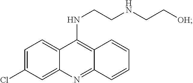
C1=C(Cl)C=C2C(=C1)C(NCCNCC[OH])=C1C(=N2)C=CC=C1
